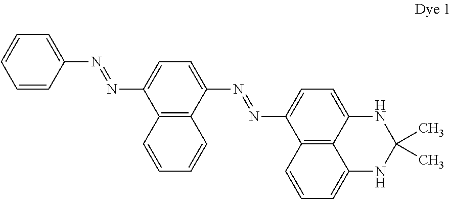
C1=CC(N=NC2=CC=C(N=NC3=CC=C4C5=C3C=CC=C5NC(C)(C)N4)C3=C2C=CC=C3)=CC=C1
